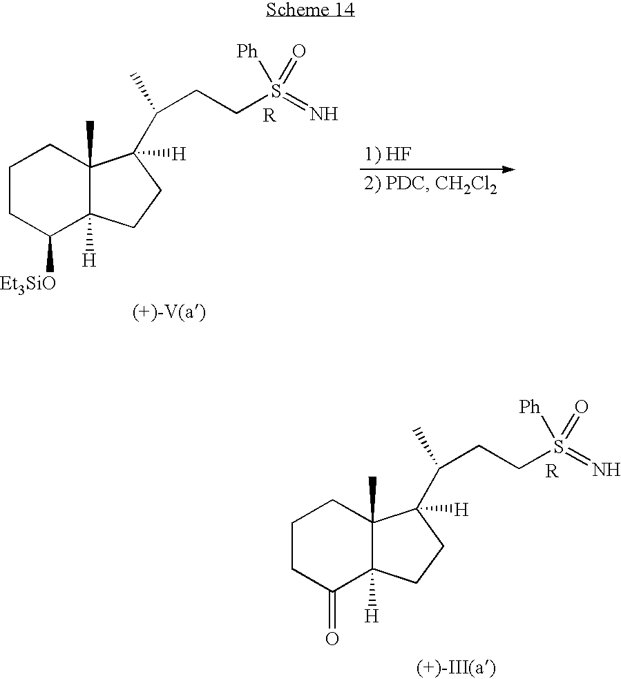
C1CC([Et3SiO])C2([H])C(C)(C1)C(C(C)CCS(=N)([Ph])=O)([H])CC2.[R].C1CC(=O)C2([H])C(C)(C1)C(C(C)CCS(=N)([Ph])=O)([H])CC2.[R]
